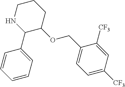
C1NC(C2=CC=CC=C2)C(OCC2=CC=C([CF3])C=C2[CF3])CC1
